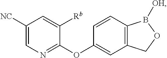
C1(OC2=CC3=C(C=C2)B([OH])OC3)=NC=C([NC])C=C1[Rb]
